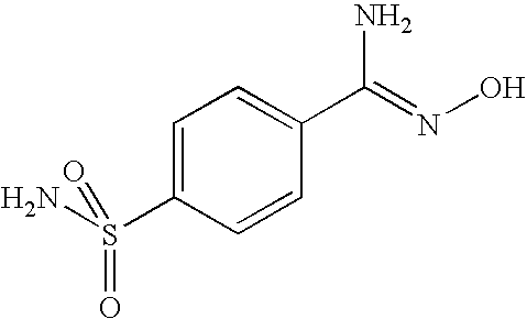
C1=C(S(N)(=O)=O)C=CC(C(=NO)N)=C1
